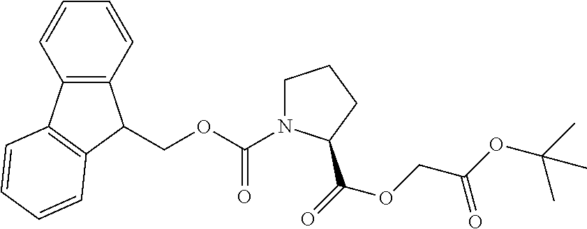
C(OC(N1CCCC1C(=O)OCC(=O)OC(C)(C)C)=O)C1C2=C(C=CC=C2)C2=C1C=CC=C2
